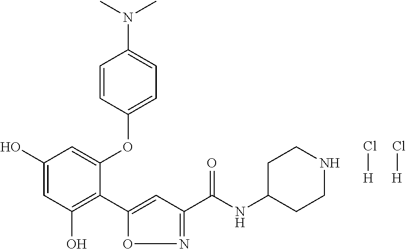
Cl[H].Cl[H].C1(O)=CC(O)=C(C2=CC(C(NC3CCNCC3)=O)=NO2)C(OC2=CC=C(N(C)C)C=C2)=C1
